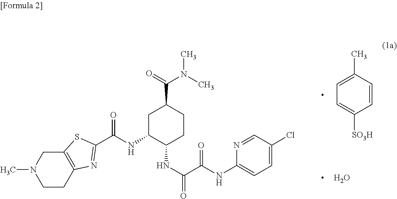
C1CC2=C(CN1C)SC(C(NC1C(NC(C(NC3=CC=C(Cl)C=N3)=O)=O)CCC(C(N(C)C)=O)C1)=O)=N2.C1=CC(C)=CC=C1[SO3H].O
